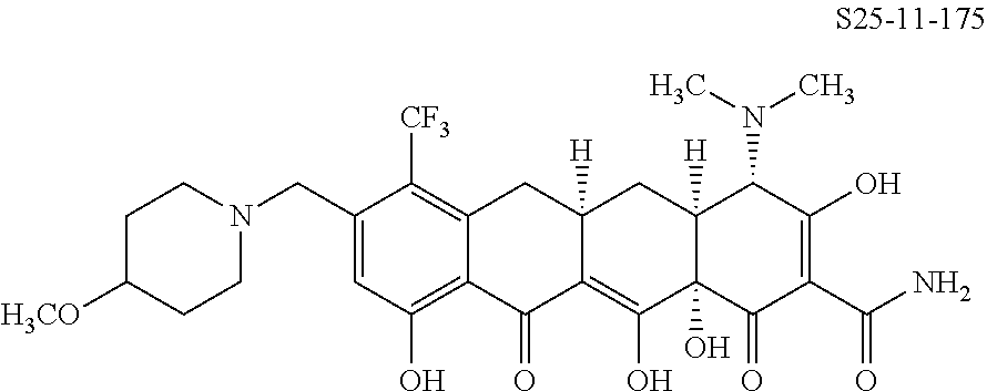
C1(CN2CCC([H3CO])CC2)=CC(O)=C2C(=C1[CF3])CC1([H])C(=C(O)C3(O)C([H])(C1)C(N(C)C)C(O)=C(C(N)=O)C3=O)C2=O
